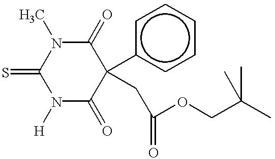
N1([H])C(=O)C(c2ccccc2)(CC(OCC(C)(C)C)=O)C(=O)N(C)C1=S
